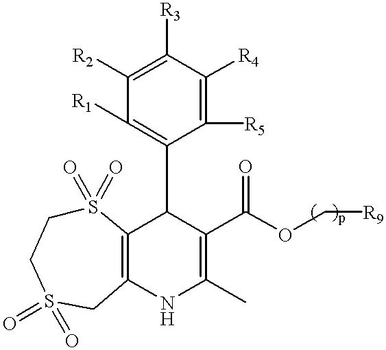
S1(=O)(=O)CCS(=O)(=O)CC2=C1C(C1=C([R1])C([R2])=C([R3])C([R4])=C1[R5])C(C(OC[R9])=O)=C(C)N2
